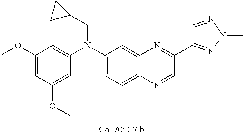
C1(OC)=CC(OC)=CC(N(C2=CC=C3C(=C2)N=C(C2=NN(C)N=C2)C=N3)CC2CC2)=C1
